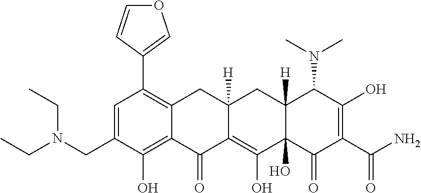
C1=C(CN(CC)CC)C(O)=C2C(=C1C1=COC=C1)CC1([H])C(=C(O)C3(O)C([H])(C1)C(N(C)C)C(O)=C(C(N)=O)C3=O)C2=O
